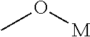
CO[M]
